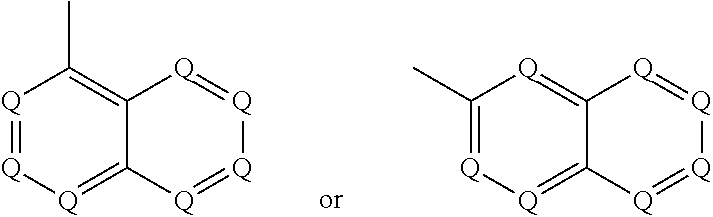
[Q]1=[Q][Q]=C2C(=C1C)[Q]=[Q][Q]=[Q]2.C1(C)=[Q][Q]=C2C(=[Q]1)[Q]=[Q][Q]=[Q]2
